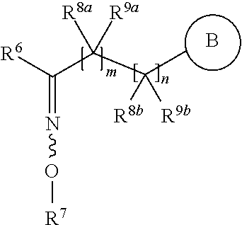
N(=C([R6])C(C(C)([R8b])[R9b])([R8a])[R9a])O[R7].B
